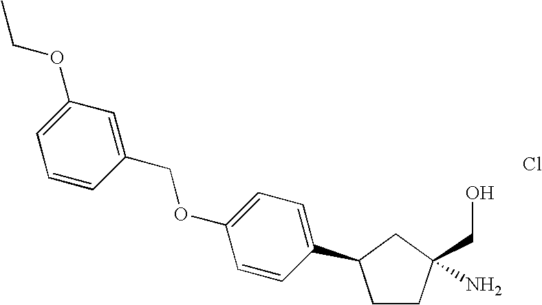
Cl.C1CC(CO)(N)CC1C1=CC=C(OCC2=CC(OCC)=CC=C2)C=C1
